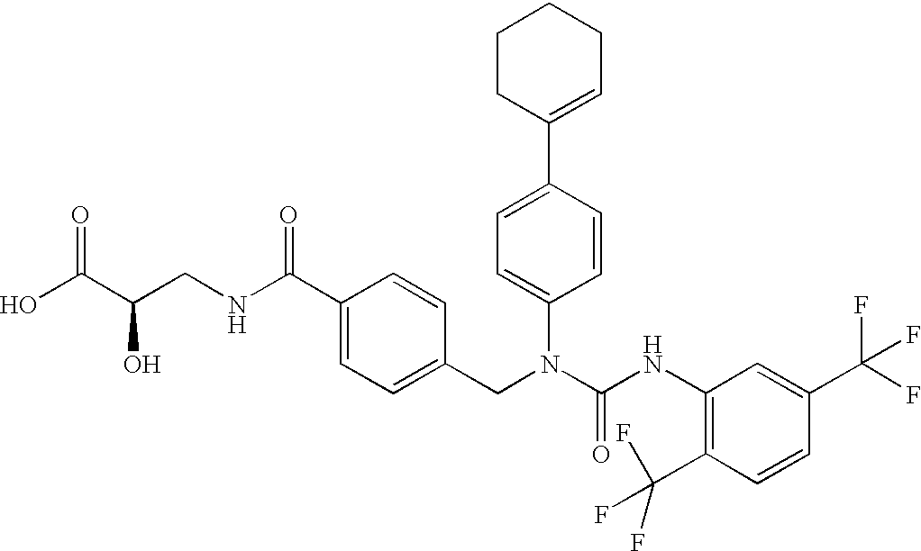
OC(C(CNC(C1=CC=C(CN(C(NC2=C(C(F)(F)F)C=CC(C(F)(F)F)=C2)=O)C2=CC=C(C3=CCCCC3)C=C2)C=C1)=O)O)=O
